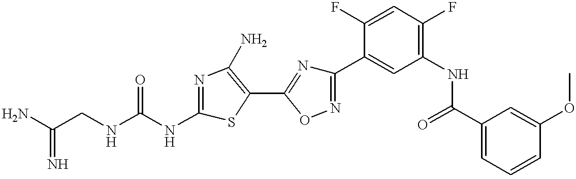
C(CNC(NC1=NC(N)=C(C2=NC(C3=CC(NC(C4=CC=CC(OC)=C4)=O)=C(F)C=C3F)=NO2)S1)=O)(N)=N
